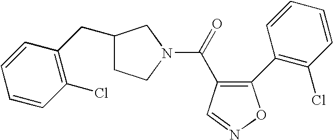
C1CN(C(=O)C2=C(C3=C(Cl)C=CC=C3)ON=C2)CC1CC1=C(Cl)C=CC=C1
